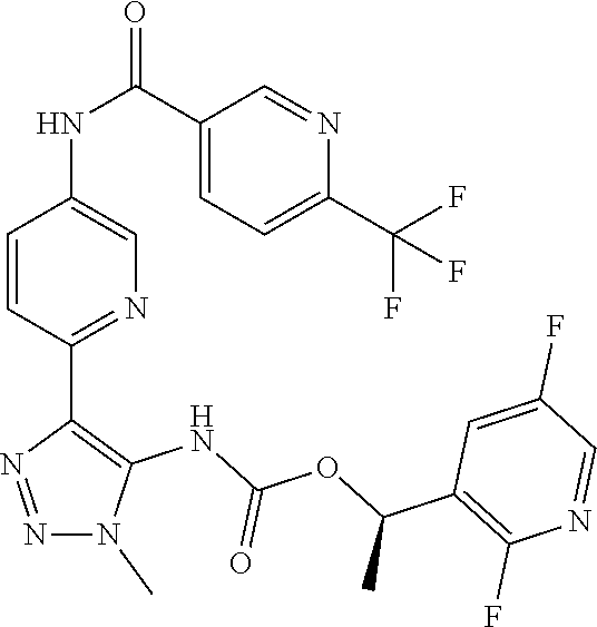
N1(C)N=NC(C2=NC=C(NC(C3=CC=C(C(F)(F)F)N=C3)=O)C=C2)=C1NC(OC(C1=C(F)N=CC(F)=C1)C)=O
